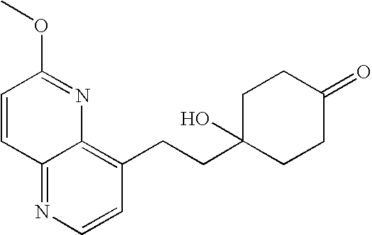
C1=CC2=NC=CC(CCC3(O)CCC(=O)CC3)=C2N=C1OC
